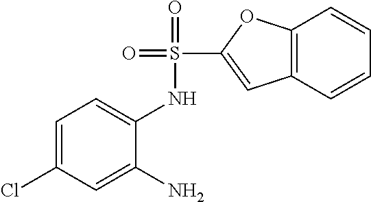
C1=C(Cl)C=C(N)C(NS(=O)(=O)C2=CC3=C(O2)C=CC=C3)=C1
